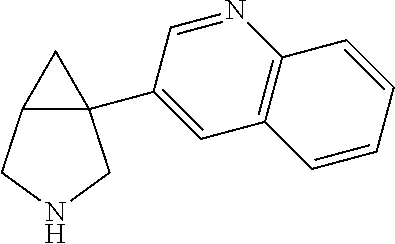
C12(C3=CC4=C(N=C3)C=CC=C4)C(CNC1)C2
